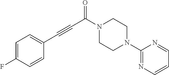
C1=C(F)C=CC(C#CC(N2CCN(C3=NC=CC=N3)CC2)=O)=C1
